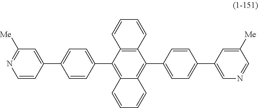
C12=C(C(C3=CC=C(C4=CC([Me])=NC=C4)C=C3)=C3C(=C1C1=CC=C(C4=CN=CC([Me])=C4)C=C1)C=CC=C3)C=CC=C2
